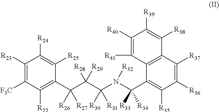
C1([R23])=C([F3C])C([R22])=C(C(C(C(N([R32])C(C2=C([R35])C([R36])=C([R37])C3=C2C([R41])=C([R40])C([R39])=C3[R38])([R33])[R34])([R30])[R31])([R28])[R29])([R26])[R27])C([R25])=C1[R24]
